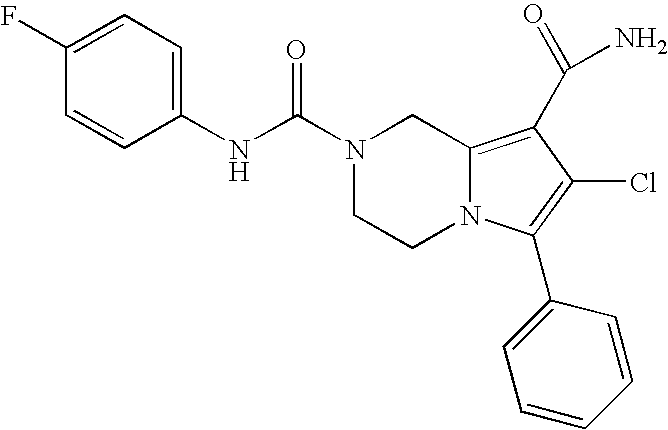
C1(F)=CC=C(NC(=O)N2CCN3C(=C(C(N)=O)C(Cl)=C3C3=CC=CC=C3)C2)C=C1
